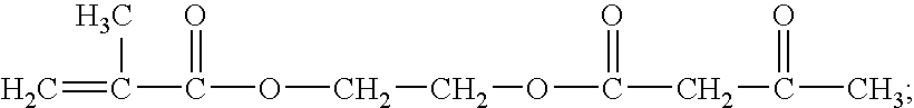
C(C(OCCOC(CC(C)=O)=O)=O)(C)=C
